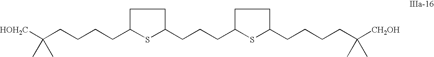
C(CCCCC1CCC(CCCC2CCC(CCCCC([CH2OH])(C)C)S2)S1)([HOH2C])(C)C
